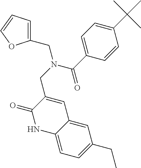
C1=C2C(=CC=C1CC)NC(=O)C(CN(C(=O)C1=CC=C(C(C)(C)C)C=C1)CC1=CC=CO1)=C2
